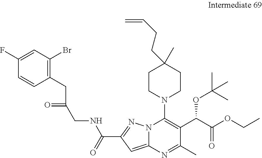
C1(C(=O)NCC(=O)CC2=C(Br)C=C(F)C=C2)=NN2C(=C1)N=C(C)C(C(C(OCC)=O)OC(C)(C)C)=C2N1CCC(CCC=C)(C)CC1
